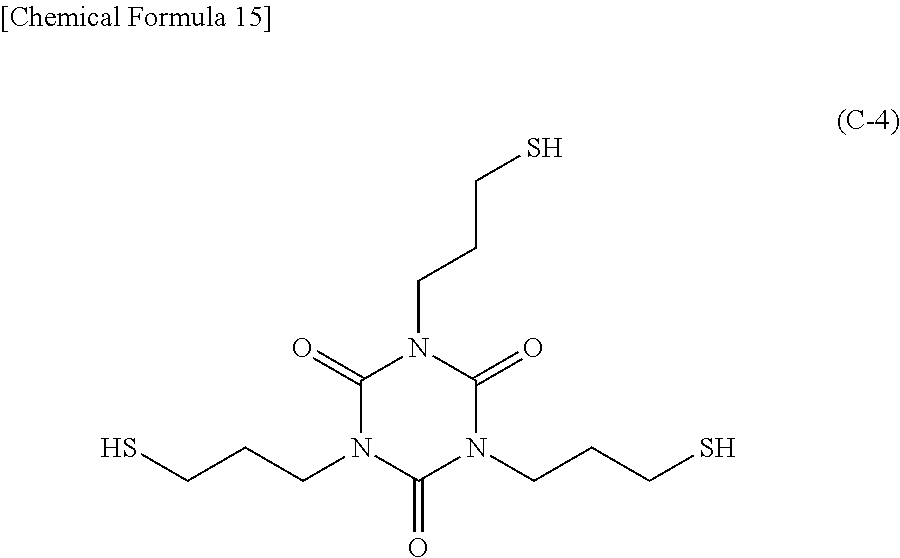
C1(=O)N(CCCS)C(=O)N(CCCS)C(=O)N1CCCS
